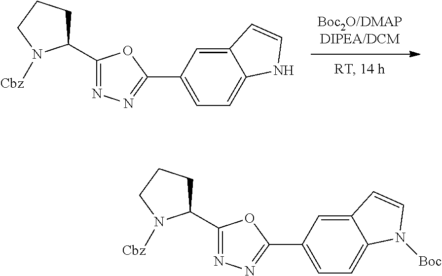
C1(C2=NN=C(C3=CC=C4C(=C3)C=CN4)O2)CCCN1[Cbz].C1(C2=NN=C(C3=CC=C4C(=C3)C=CN4[Boc])O2)CCCN1[Cbz]
